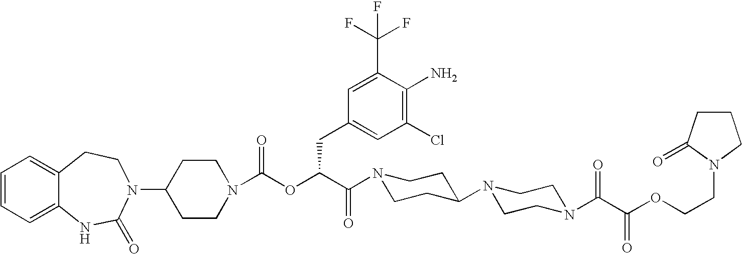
C1(N2C(=O)NC3=CC=CC=C3CC2)CCN(C(OC(C(=O)N2CCC(N3CCN(C(C(OCCN4CCCC4=O)=O)=O)CC3)CC2)CC2=CC(Cl)=C(N)C(C(F)(F)F)=C2)=O)CC1
